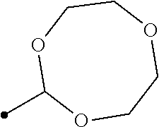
CC1OCCOCCO1
